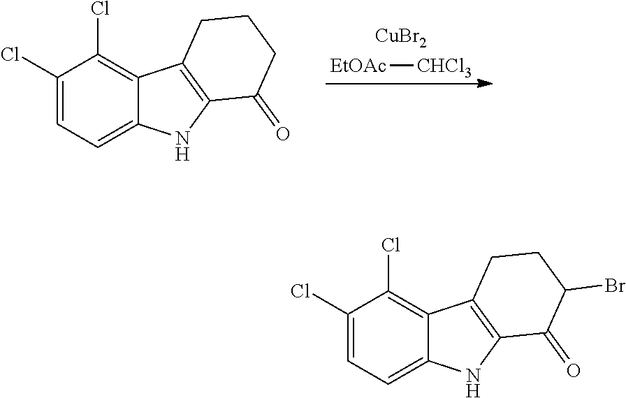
C1(Cl)=CC=C2C(=C1Cl)C1=C(N2)C(=O)CCC1.[EtOAc][CHCl3].[CuBr2].C1(Cl)=CC=C2C(=C1Cl)C1=C(N2)C(=O)C(Br)CC1
